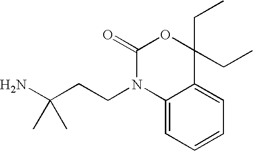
NC(CCN1C2=CC=CC=C2C(CC)(CC)OC1=O)(C)C
